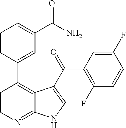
C1=CN=C2C(=C1C1=CC(C(N)=O)=CC=C1)C(C(=O)C1=C(F)C=CC(F)=C1)=CN2
